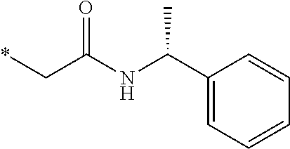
*CC(NC(C1=CC=CC=C1)C)=O
